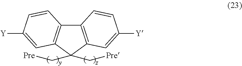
C12=C(C(C[Pre])(C[Pre])C3=C1C=CC([Y])=C3)C=C([Y])C=C2
